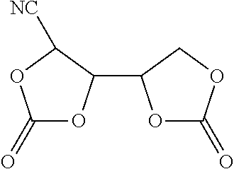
C1(=O)OC(C2OC(=O)OC2)C([NC])O1
